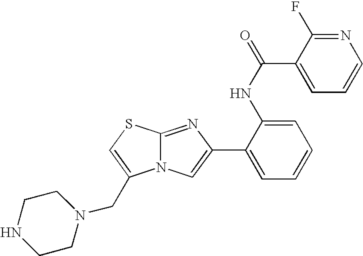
N12C(=NC(C3=CC=CC=C3NC(=O)C3=CC=CN=C3F)=C1)SC=C2CN1CCNCC1
